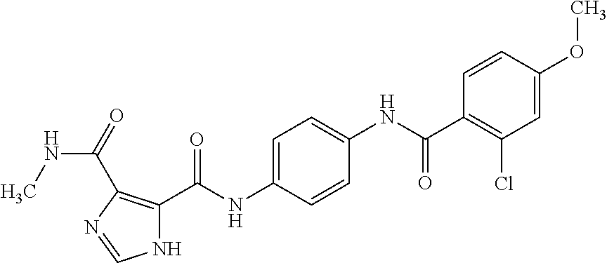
C1=C(OC)C=CC(C(NC2=CC=C(NC(C3=C(C(NC)=O)N=CN3)=O)C=C2)=O)=C1Cl
